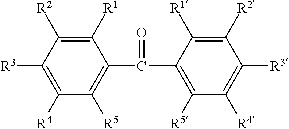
O=C(C1=C([R5])C([R4])=C([R3])C([R2])=C1[R1])C1=C([R5])C([R4])=C([R3])C([R2])=C1[R1]
